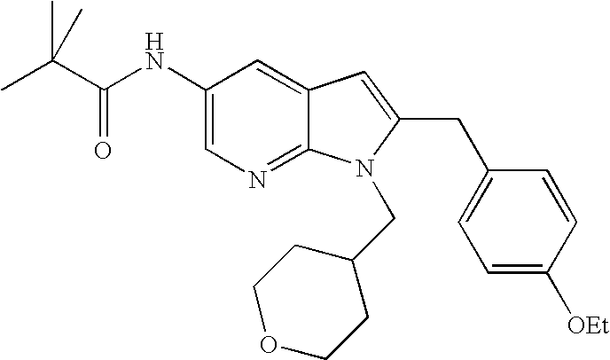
C1(NC(C(C)(C)C)=O)=CN=C2C(=C1)C=C(CC1=CC=C([OEt])C=C1)N2CC1CCOCC1
